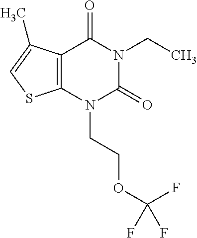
C12=C(N(CCOC(F)(F)F)C(=O)N(CC)C1=O)SC=C2C
